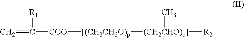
C=C([COO][[(CH2CH2O)p][(CH2CHO)o]](C)[R2])[R1]
